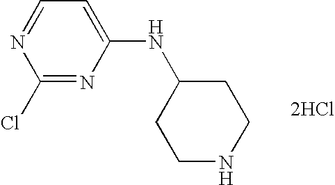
C1(Cl)=NC(NC2CCNCC2)=CC=N1.[2HCl]
